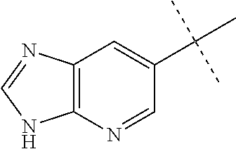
C12=C(N=CC(C(C)(C)C)=C1)NC=N2
